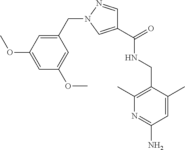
N1=C(N)C=C(C)C(CNC(=O)C2=CN(CC3=CC(OC)=CC(OC)=C3)N=C2)=C1C
